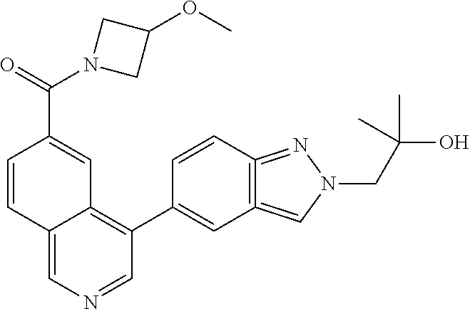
C12=CN=CC(C3=CC4=C(=NN(CC(O)(C)C)C=4)C=C3)=C1C=C(C(N1CC(OC)C1)=O)C=C2
